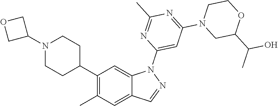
C1(C2CCN(C3COC3)CC2)=C(C)C=C2C(=C1)N(C1=CC(N3CC(C(C)O)OCC3)=NC(C)=N1)N=C2
